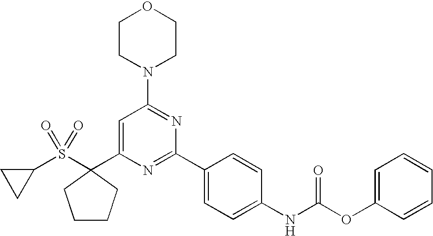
C1=C(C2(S(C3CC3)(=O)=O)CCCC2)N=C(C2=CC=C(NC(OC3=CC=CC=C3)=O)C=C2)N=C1N1CCOCC1
